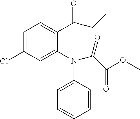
C1=C(Cl)C=C(N(C2=CC=CC=C2)C(C(OC)=O)=O)C(C(=O)CC)=C1
